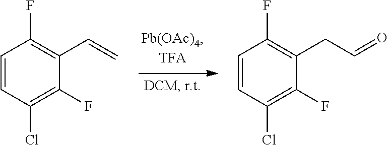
C1=CC(Cl)=C(F)C(C=C)=C1F.C1=CC(Cl)=C(F)C(CC=O)=C1F
